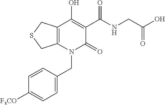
C(N1C(=O)C(C(NCC(O)=O)=O)=C(O)C2=C1CSC2)C1=CC=C([F3CO])C=C1
